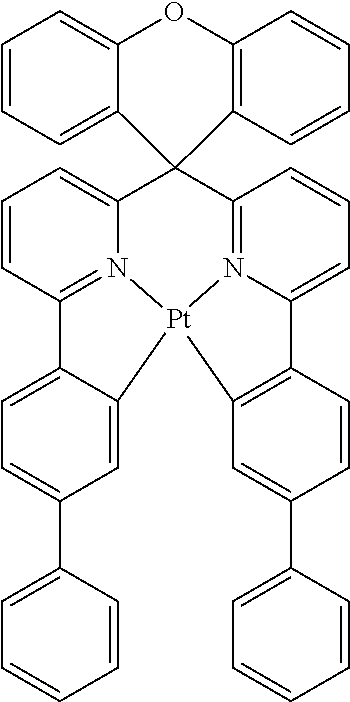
C12(C3=CC=CC4=N3[Pt]3(N5=C1C=CC=C5C1=C3C=C(C3=CC=CC=C3)C=C1)C1=CC(C3=CC=CC=C3)=CC=C41)C1=C(OC3=CC=CC=C23)C=CC=C1
